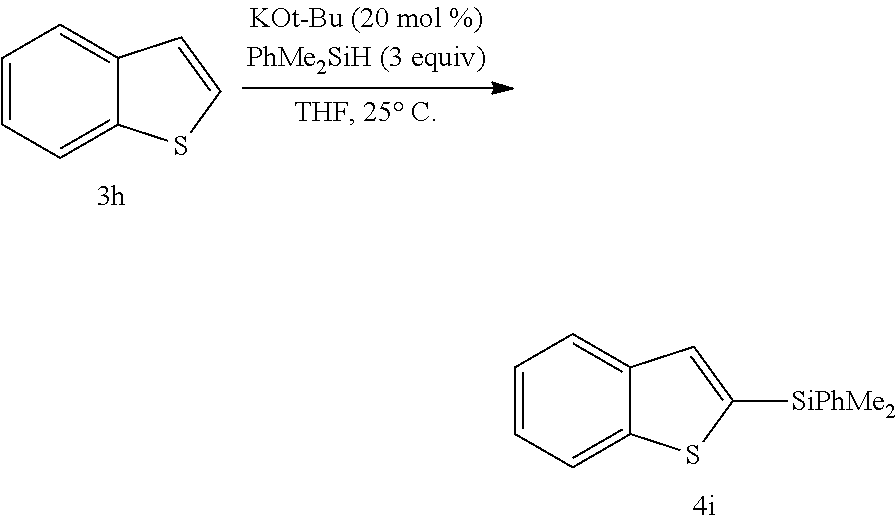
C12=CC=CC=C1C=CS2.C12=CC=CC=C1C=C([SiPhMe2])S2
